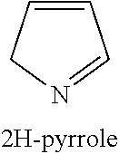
N1=CC=CC1
